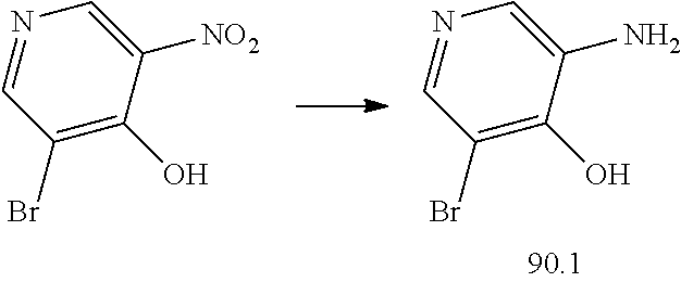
N1=CC(Br)=C(O)C(N)=C1.N1=CC(Br)=C(O)C([NO2])=C1
